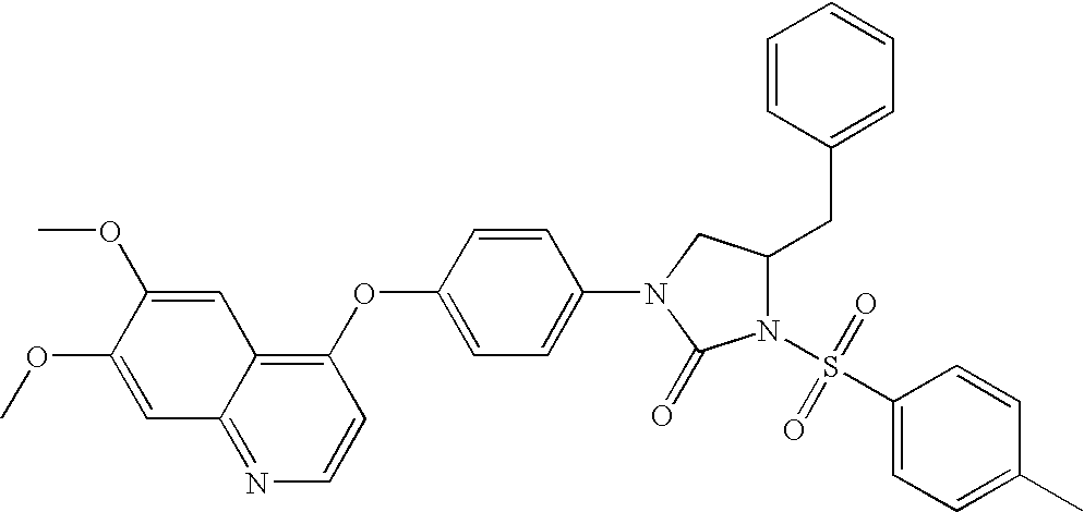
C1=C(OC)C(OC)=CC2=NC=CC(OC3=CC=C(N4C(=O)N(S(=O)(=O)C5=CC=C(C)C=C5)C(CC5=CC=CC=C5)C4)C=C3)=C12
